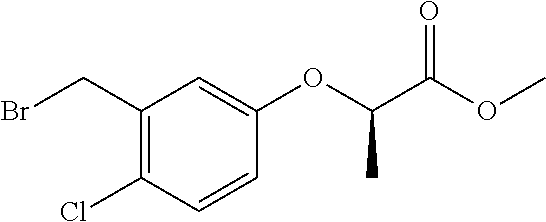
C1(CBr)=C(Cl)C=CC(OC(C(OC)=O)C)=C1
